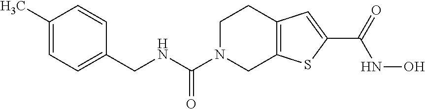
N(C(N1CC2=C(CC1)C=C(C(=O)NO)S2)=O)CC1=CC=C(C)C=C1
